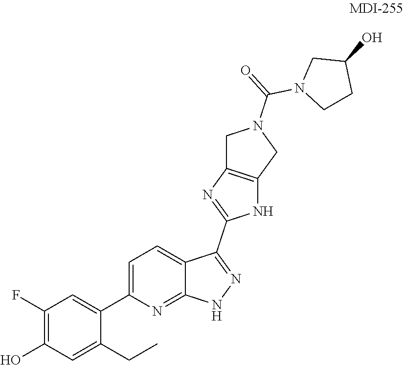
C1(F)=C(O)C=C(CC)C(C2=CC=C3C(=N2)NN=C3C2=NC3=C(N2)CN(C(=O)N2CCC(O)C2)C3)=C1
